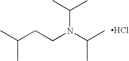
C(N(C(C)C)CCC(C)C)(C)C.Cl
